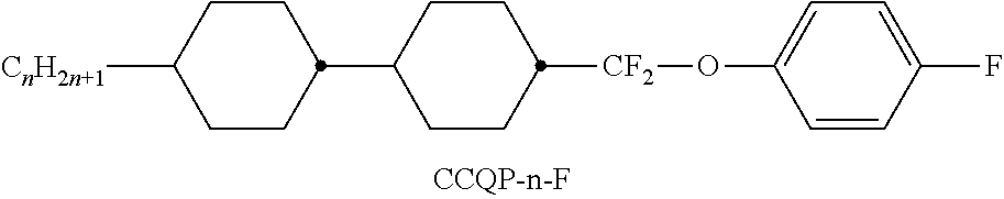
C1CC(C2CCC([CnH2n+1])CC2)CCC1[CF2]OC1=CC=C(F)C=C1
